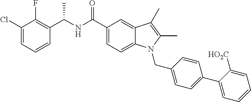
C1(Cl)=CC=CC(C(NC(C2=CC=C3C(=C2)C(C)=C(C)N3CC2=CC=C(C3=CC=CC=C3[HO2C])C=C2)=O)C)=C1F
